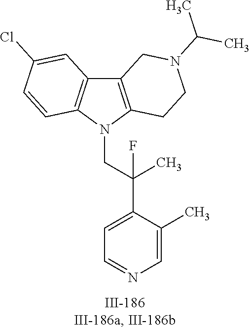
N1(CC(C2=CC=NC=C2C)(C)F)C2=C(C3=C1C=CC(Cl)=C3)CN(C(C)C)CC2
